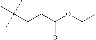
CC(CCC(OCC)=O)(C)C
